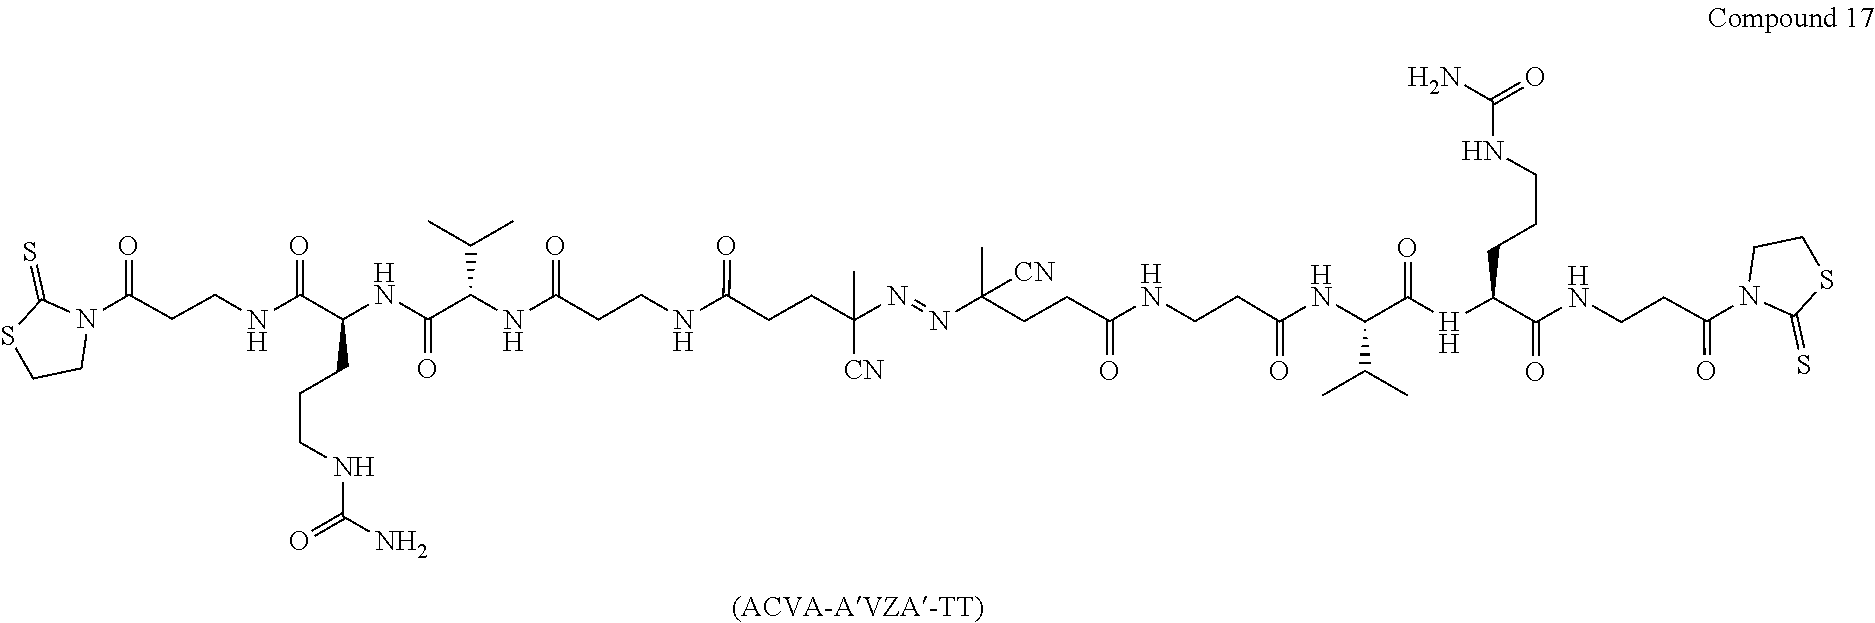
C1CSC(=S)N1C(=O)CCNC(C(CCCNC(N)=O)NC(=O)C(NC(=O)CCNC(CCC(N=NC(CCC(=O)NCCC(=O)NC(C([H]C(C(=O)NCCC(N1CCSC1=S)=O)CCCNC(N)=O)=O)C(C)C)(C)[CN])(C)[CN])=O)C(C)C)=O
